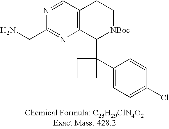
C12=C(C(C3(C4=CC=C(Cl)C=C4)CCC3)[NBoc]CC1)N=C(CN)N=C2
